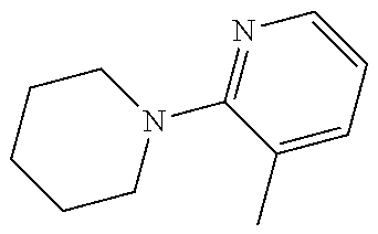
C1CN(C2=NC=CC=C2C)CCC1
